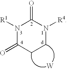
N1([R1])C(=O)CCN([R4])C1=O.[W]
